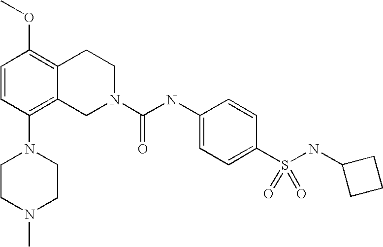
C1=CC(N2CCN(C)CC2)=C2C(=C1OC)CCN(C(NC1=CC=C(S(NC3CCC3)(=O)=O)C=C1)=O)C2
